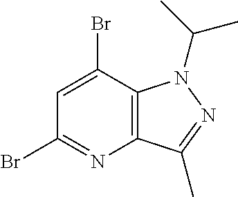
C12=C(C(C)=NN1C(C)C)N=C(Br)C=C2Br
